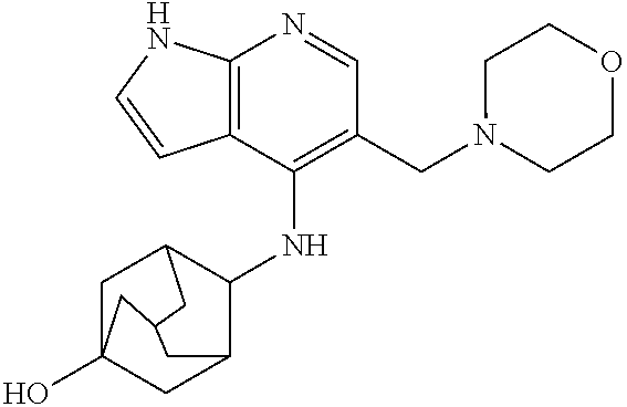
C12=C(C(NC3C4CC5(O)CC3CC(C4)C5)=C(CN3CCOCC3)C=N1)C=CN2
